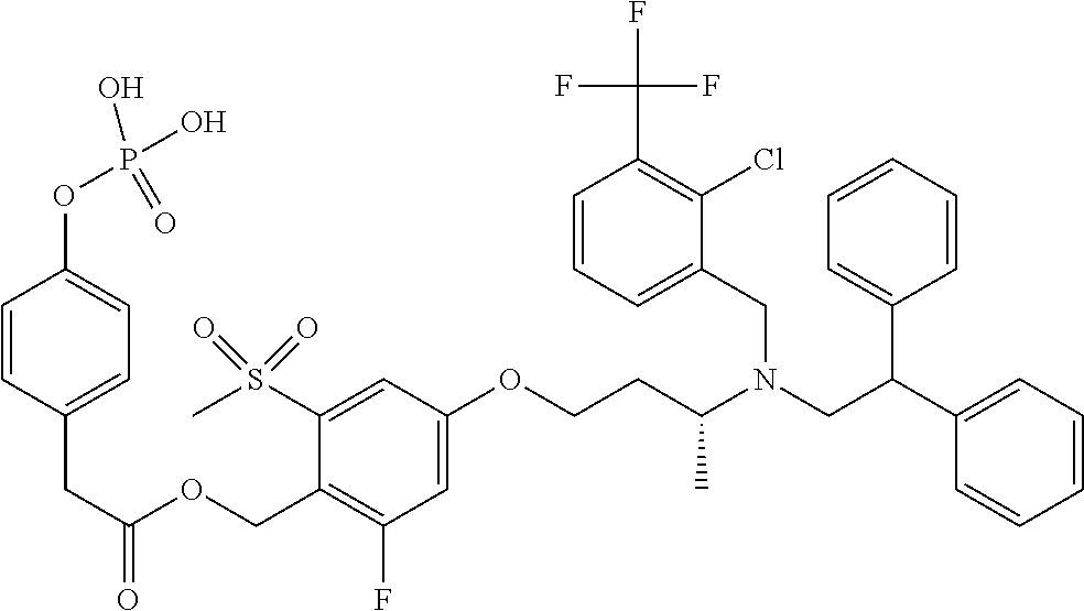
C1=C(OCCC(N(CC(C2=CC=CC=C2)C2=CC=CC=C2)CC2=CC=CC(C(F)(F)F)=C2Cl)C)C=C(S(C)(=O)=O)C(COC(CC2=CC=C(OP(O)(O)=O)C=C2)=O)=C1F
